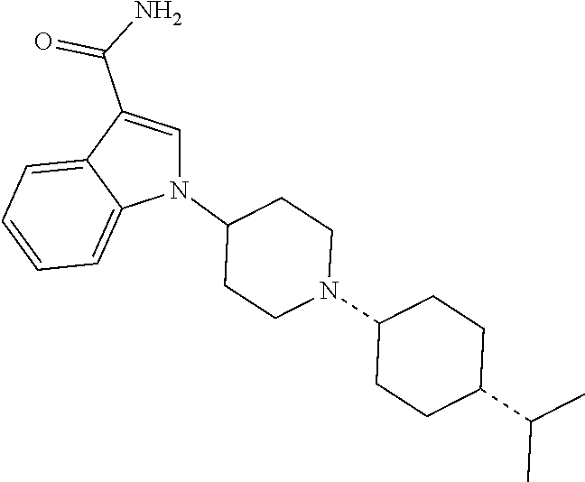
N1(C2CCN(C3CCC(C(C)C)CC3)CC2)C=C(C(N)=O)C2=CC=CC=C12
